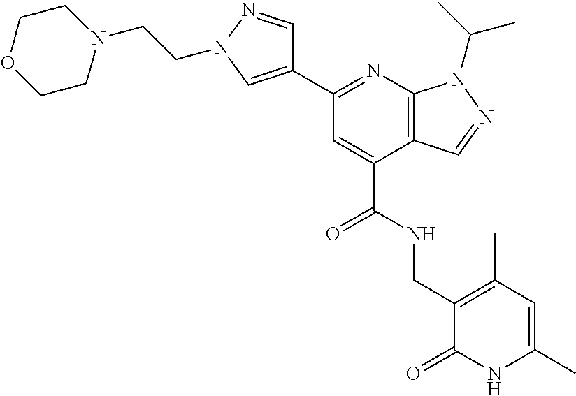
C1(C2=NC3=C(C(C(NCC4=C(C)C=C(C)NC4=O)=O)=C2)C=NN3C(C)C)=CN(CCN2CCOCC2)N=C1
